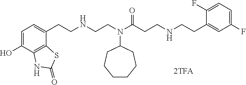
C1=C(O)C2=C(C(CCNCCN(C(CCNCCC3=CC(F)=CC=C3F)=O)C3CCCCCC3)=C1)SC(=O)N2
